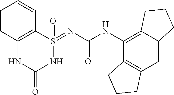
C12=C(C=C3C(=C1NC(=O)N=S1(=O)C4=C(NC(=O)N1)C=CC=C4)CCC3)CCC2
